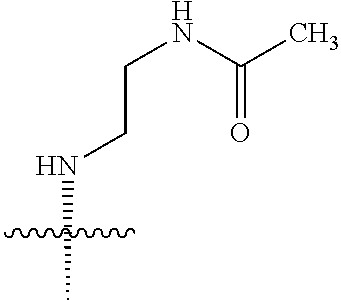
N(C)CCNC(C)=O
